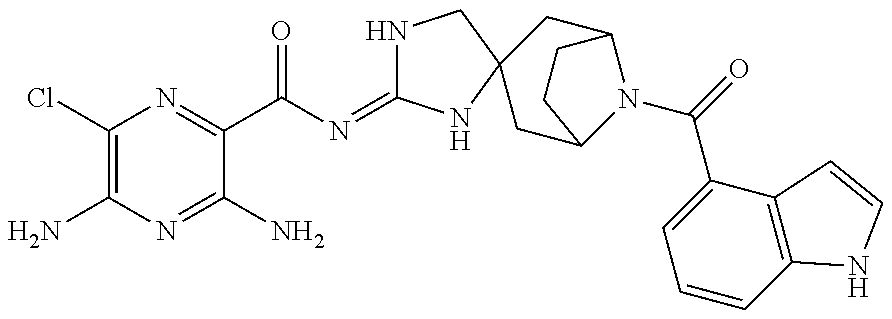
C1(Cl)=C(N)N=C(N)C(C(N=C2NCC3(N2)CC2N(C(=O)C4=CC=CC5=C4C=CN5)C(C3)CC2)=O)=N1
